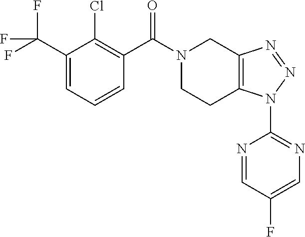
N1(C(C2=C(Cl)C(C(F)(F)F)=CC=C2)=O)CCC2=C(C1)N=NN2C1=NC=C(F)C=N1
